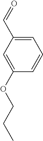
C1=C(C=O)C=C(OCCC)C=C1
